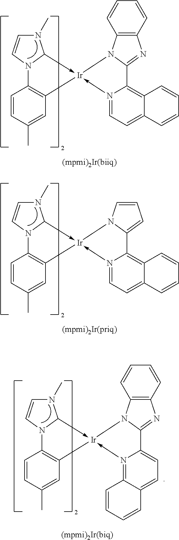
C1=CC(C)=CC2=C1N1C(->[Ir]23-N2=CC=C4C(=C2C2=NC5=C(N23)C=CC=C5)C=CC=C4)N(C)C=C1.C1=CC(C)=CC2=C1N1C(->[Ir]23-N2=C4C(=CC=C2C2=NC5=C(N23)C=CC=C5)C=CC=C4)N(C)C=C1.C1=CC(C)=CC2=C1N1C(->[Ir]23-N2=CC=C4C(=C2C2=CC=CN23)C=CC=C4)N(C)C=C1
